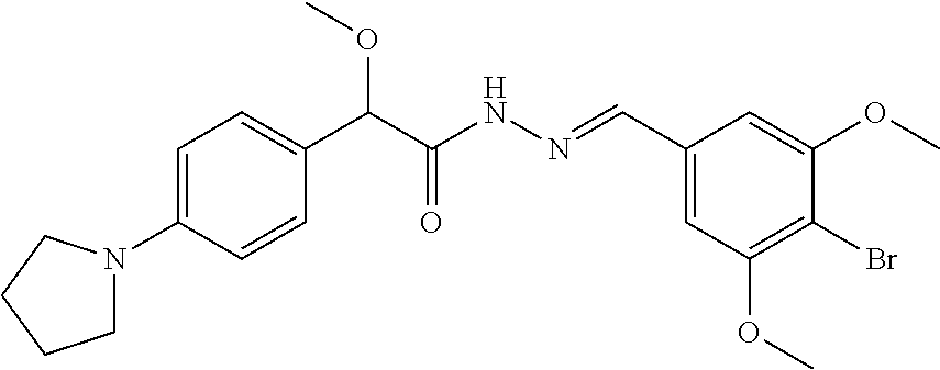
C1(N2CCCC2)=CC=C(C(C(NN=CC2=CC(OC)=C(Br)C(OC)=C2)=O)OC)C=C1
